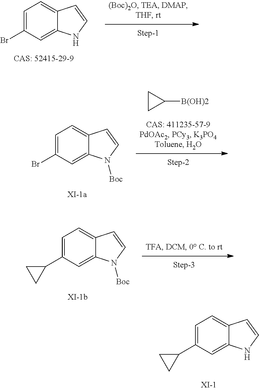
C1=C(Br)C=C2C(=C1)C=CN2.C1([B(OH)2])CC1.C1=C(Br)C=C2C(=C1)C=CN2[Boc].C1=C(C2CC2)C=C2C(=C1)C=CN2[Boc].C1=C(C2CC2)C=C2C(=C1)C=CN2
